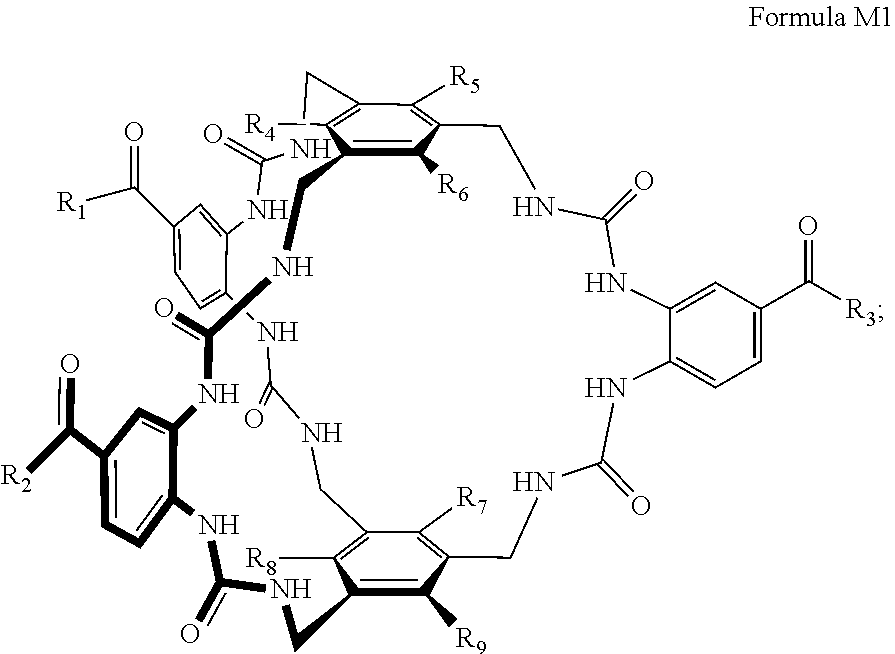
C(=O)([R3])C1=CC=C2NC(=O)NCC3=C([R7])C(CNC(NC4=CC=C(C(=O)[R1])C=C4NC(=O)N)=O)=C([R8])C(=C3[R9])CNC(=O)NC3=CC=C(C([R2])=O)C=C3NC(=O)NCC3=C([R6])C(=C([R5])C(CC)=C3[R4])CNC(=O)NC2=C1
